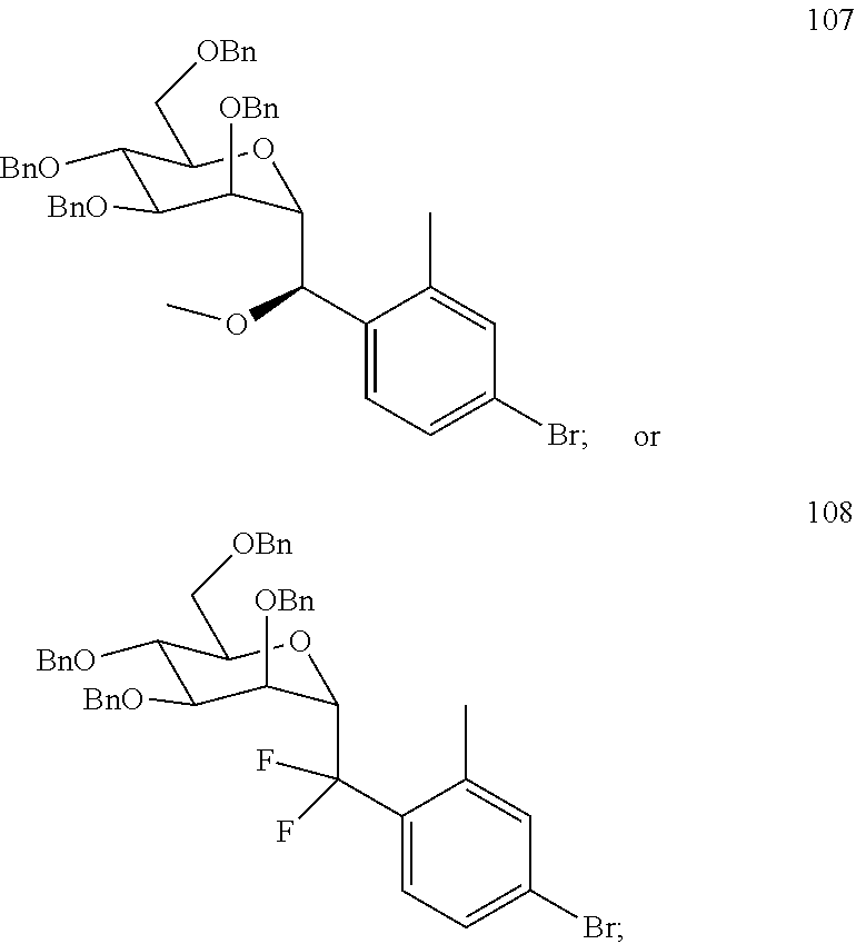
C1([BnO])C([BnO])C([OBn])C(C(C2=CC=C(Br)C=C2C)(F)F)OC1C[OBn].C1([BnO])C([BnO])C([OBn])C(C(C2=CC=C(Br)C=C2C)OC)OC1C[OBn]
